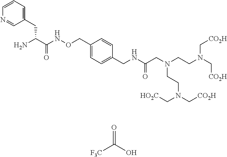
[F3C]C(O)=O.C1(CC(C(NOCC2=CC=C(CNC(CN(CCN(C[CO2H])C[CO2H])CCN(C[CO2H])C[HO2C])=O)C=C2)=O)N)=CC=CN=C1
